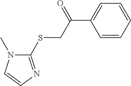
C1(SCC(C2=CC=CC=C2)=O)=NC=CN1C
